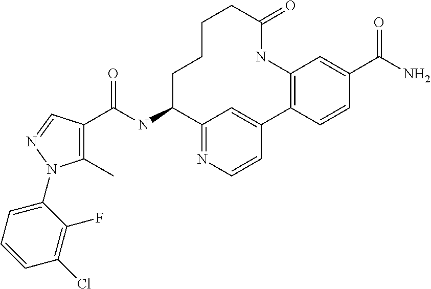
C1(C)=C(C(NC2C3=NC=CC(=C3)C3=C(NC(=O)CCCC2)C=C(C(=O)N)C=C3)=O)C=NN1C1=CC=CC(Cl)=C1F
